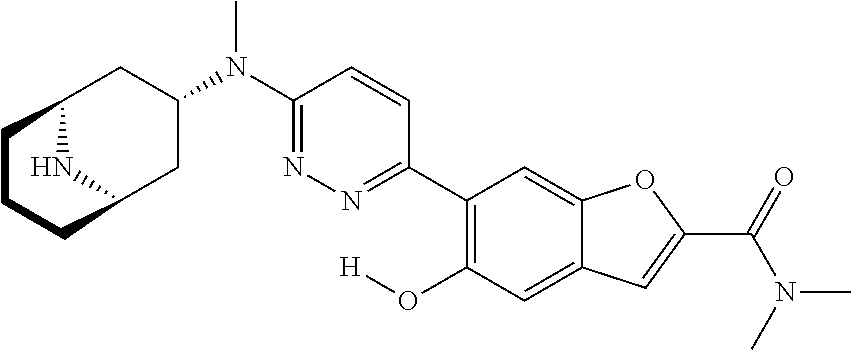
C12NC(CC(N(C3=NN=C(C4=C(O[H])C=C5C(=C4)OC(C(=O)N(C)C)=C5)C=C3)C)C1)CCC2
